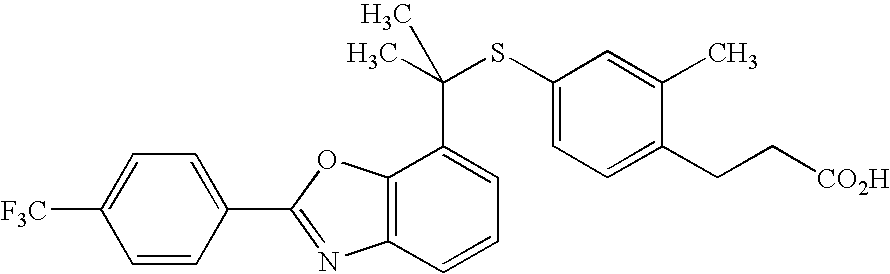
C1=C(C2=NC3=C(O2)C(C(SC2=CC=C(CC[CO2H])C(C)=C2)(C)C)=CC=C3)C=CC([F3C])=C1
